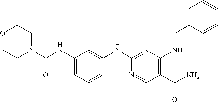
C1(NC(=O)N2CCOCC2)=CC=CC(NC2=NC(NCC3=CC=CC=C3)=C(C(N)=O)C=N2)=C1
